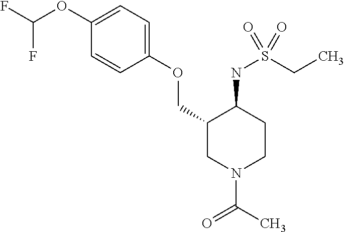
C1(OC(F)F)=CC=C(OCC2CN(C(C)=O)CCC2NS(=O)(CC)=O)C=C1
